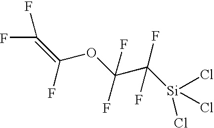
FC(=C(OC(C([Si](Cl)(Cl)Cl)(F)F)(F)F)F)F
